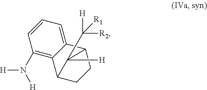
C1(N([H])[H])=C2C(=CC=C1)C1CCC2C1([H])C([H])([R2])[R1]
